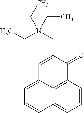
C1=CC2=C3C(=C1)C=CC=C3C=C(C[N+](CC)(CC)CC)C2=O
